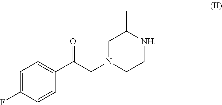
C1=C(F)C=CC(C(=O)CN2CC[NH]C(C)C2)=C1
